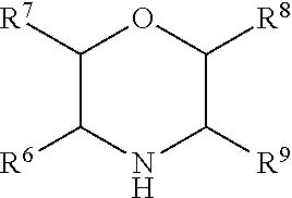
N1C([R9])C([R8])OC([R7])C1[R6]
